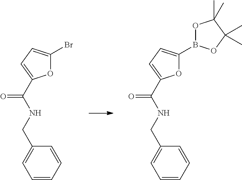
O1C(Br)=CC=C1C(NCC1=CC=CC=C1)=O.O1C(B2OC(C)(C)C(C)(C)O2)=CC=C1C(NCC1=CC=CC=C1)=O
